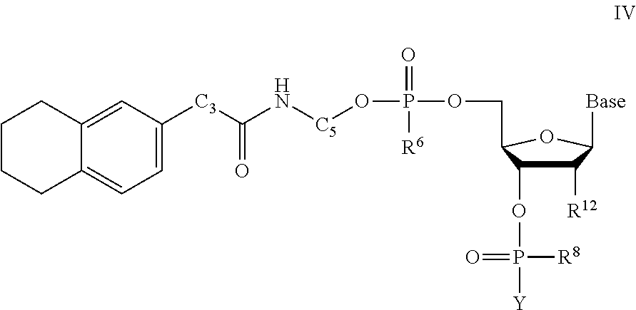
C1=C([C3]C(N[C5]OP(=O)([R6])OCC2C(OP(=O)([R8])[Y])C([R12])C([Base])O2)=O)C=C2C(=C1)CCCC2
